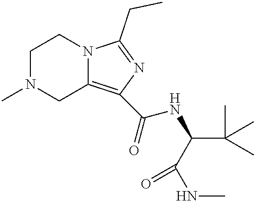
N12C(=C(C(=O)NC(C(C)(C)C)C(NC)=O)N=C1CC)CN(C)CC2
